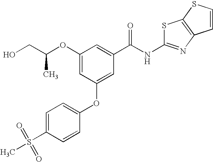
C(CO)(OC1=CC(OC2=CC=C(S(C)(=O)=O)C=C2)=CC(C(NC2=NC3=C(S2)SC=C3)=O)=C1)C
